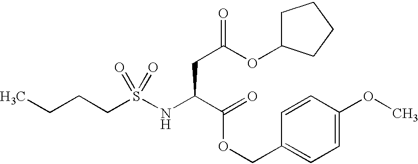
C(CS(NC(C(=O)OCC1=CC=C(OC)C=C1)CC(OC1CCCC1)=O)(=O)=O)CC
